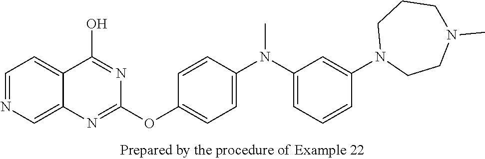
C1=NC=C2C(=C1)C(O)=NC(OC1=CC=C(N(C3=CC=CC(N4CCN(C)CCC4)=C3)C)C=C1)=N2
